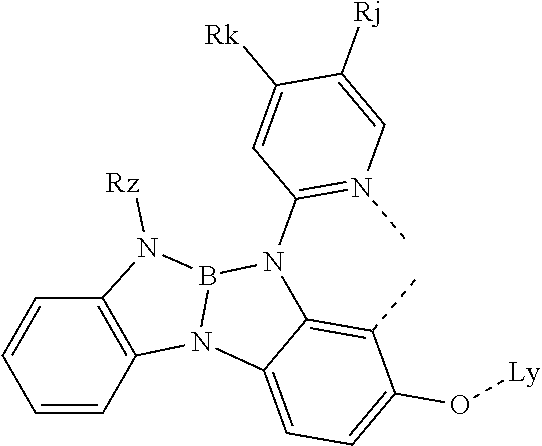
C1(N2C3=C(C)C(O[Ly])=CC=C3N3B2N([Rz])C2=C3C=CC=C2)=N(C)C=C([Rj])C([Rk])=C1
